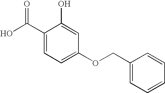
OC(=O)C1=CC=C(OCC2=CC=CC=C2)C=C1O
